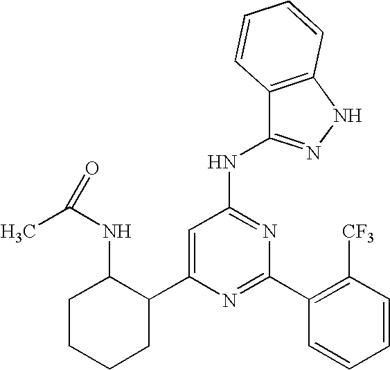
C1=C(C2C(NC(C)=O)CCCC2)N=C(C2=C([CF3])C=CC=C2)N=C1NC1=NNC2=C1C=CC=C2
